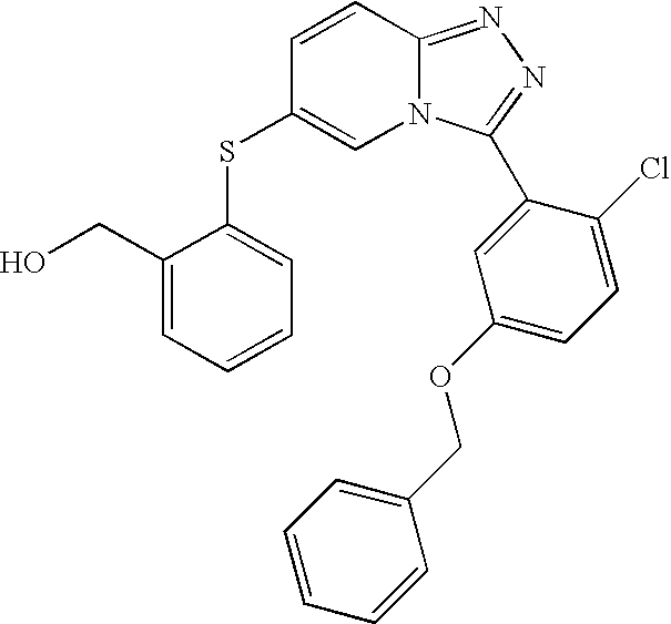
C1=CC2=NN=C(C3=CC(OCC4=CC=CC=C4)=CC=C3Cl)N2C=C1SC1=CC=CC=C1CO
